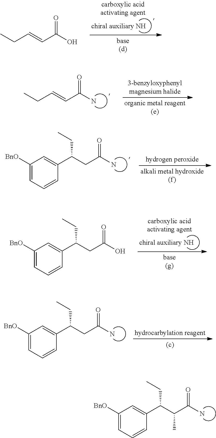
C1([BnO])=CC=CC(C(C(C(N)=O)C)CC)=C1.CCC=CC(N)=O.C1([BnO])=CC=CC(C(CC(N)=O)CC)=C1.C1([BnO])=CC=CC(C(CC(N)=O)CC)=C1.CCC=CC(O)=O.C1([BnO])=CC=CC(C(CC(O)=O)CC)=C1
